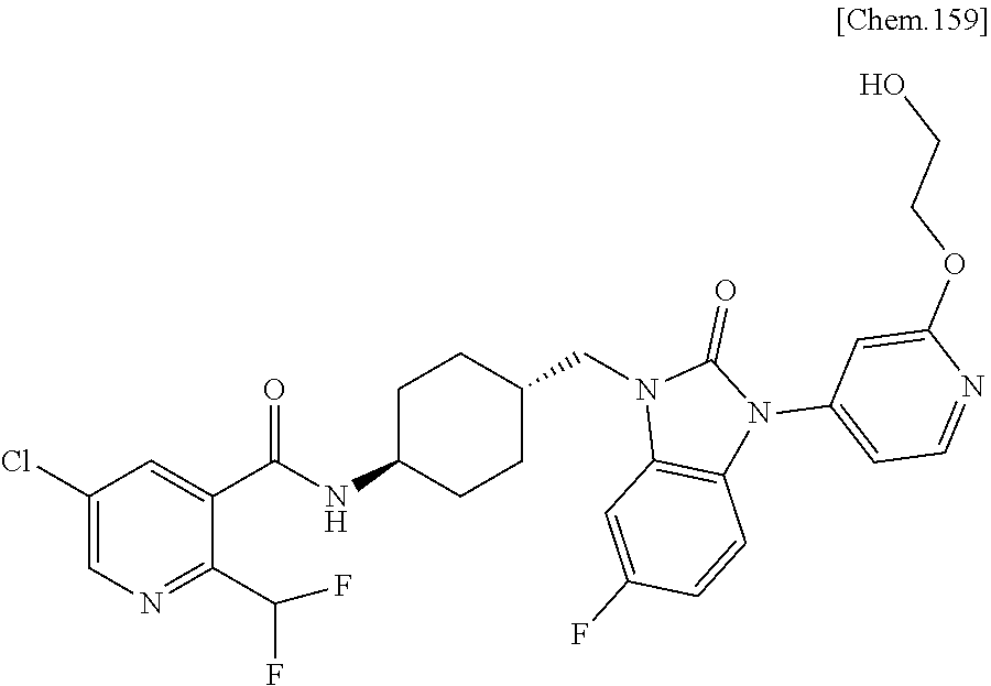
C1(Cl)=CN=C(C(F)F)C(C(NC2CCC(CN3C4=C(N(C5=CC=NC(OCCO)=C5)C3=O)C=CC(F)=C4)CC2)=O)=C1
